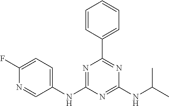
N1=C(NC2=CC=C(F)N=C2)N=C(NC(C)C)N=C1C1=CC=CC=C1
